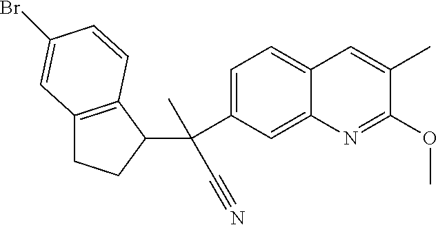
CC1=CC2=CC=C(C(C#N)(C3C4=C(CC3)C=C(Br)C=C4)C)C=C2N=C1OC
